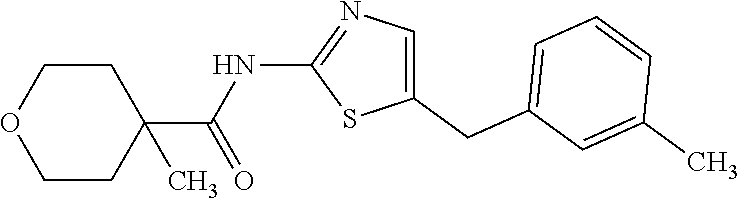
C1(CC2=CC=CC(C)=C2)=CN=C(NC(=O)C2(C)CCOCC2)S1
